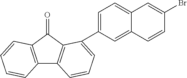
C12=C(C(=O)C3=C1C=CC=C3C1=CC=C3C(=C1)C=CC(Br)=C3)C=CC=C2
